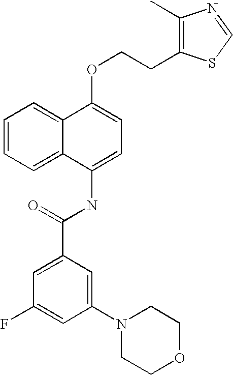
C1=CC=C2C(=C1)C(OCCC1=C(C)N=CS1)=CC=C2NC(C1=CC(F)=CC(N2CCOCC2)=C1)=O
